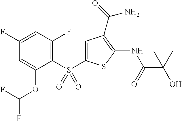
C1=C(S(C2=C(F)C=C(F)C=C2OC(F)F)(=O)=O)SC(NC(=O)C(O)(C)C)=C1C(N)=O
